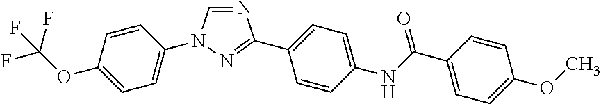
N1=CN(C2=CC=C(OC(F)(F)F)C=C2)N=C1C1=CC=C(NC(=O)C2=CC=C(OC)C=C2)C=C1
